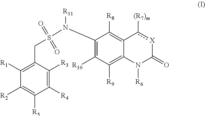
C1(N(S(CC2=C([R1])C([R2])=C([R5])C([R4])=C2[R3])(=O)=O)[R11])=C([R10])C([R9])=C2C(=C1[R8])c([(R7)m])[X]C(=O)N2[R6]
